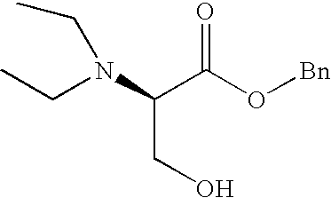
CCN(C(C(O[Bn])=O)CO)CC
